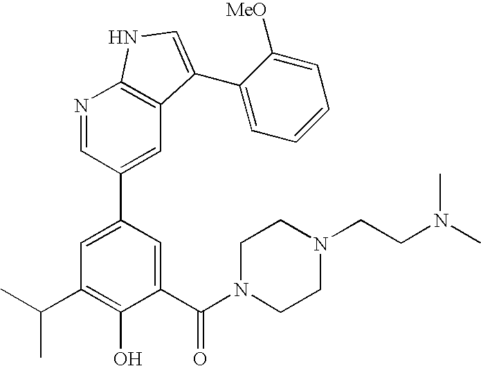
C1(C(N2CCN(CCN(C)C)CC2)=O)=CC(C2=CC3=C(N=C2)NC=C3C2=CC=CC=C2[MeO])=CC(C(C)C)=C1O
